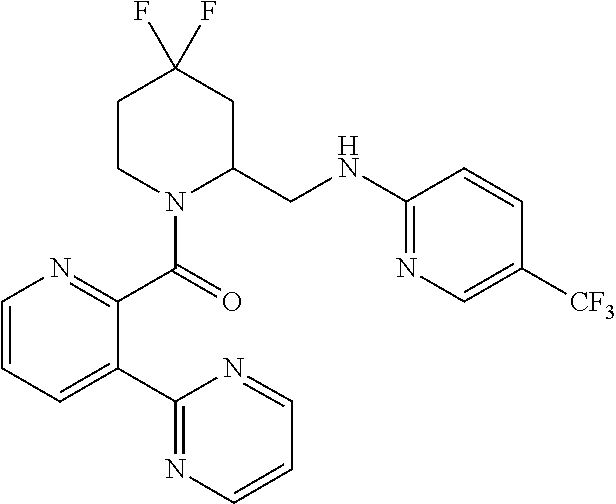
C1CN(C(=O)C2=NC=CC=C2C2=NC=CC=N2)C(CNC2=NC=C([CF3])C=C2)CC1(F)F
